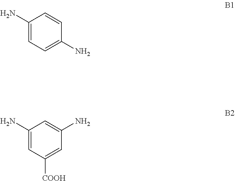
C1(N)=CC=C(N)C=C1.C1(N)=CC([COOH])=CC(N)=C1
